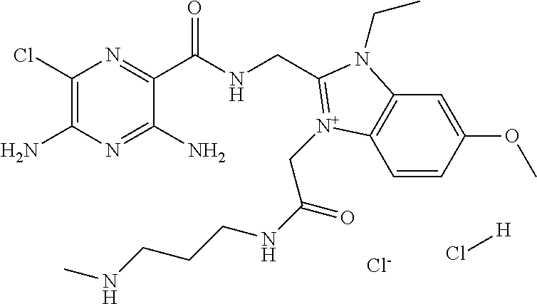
C1(Cl)=C(N)N=C(N)C(C(NCC2=[N+](CC(=O)NCCCNC)C3=C(C=C(OC)C=C3)N2CC)=O)=N1.Cl[H].[Cl-]
